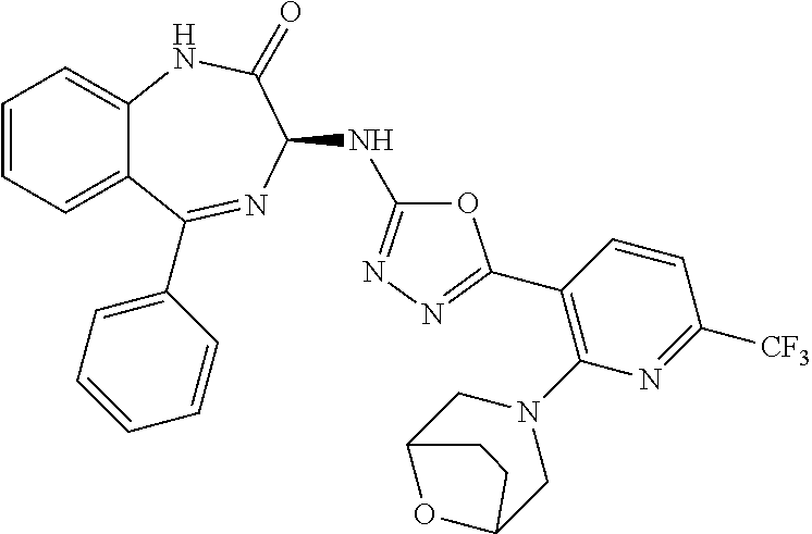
C1(C2=NN=C(NC3N=C(C4=CC=CC=C4)C4=CC=CC=C4NC3=O)O2)=C(N2CC3OC(C2)CC3)N=C([CF3])C=C1
